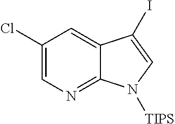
C1(Cl)=CN=C2C(=C1)C(I)=CN2[TIPS]
